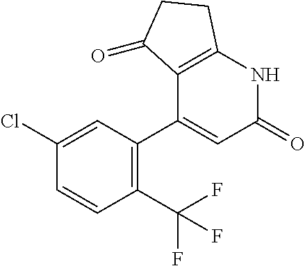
C1=C(Cl)C=CC(C(F)(F)F)=C1C1=CC(=O)NC2=C1C(=O)CC2
